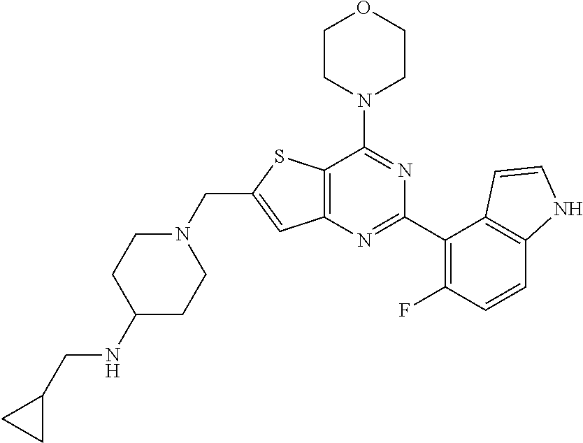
C12=C(N=C(C3=C(F)C=CC4=C3C=CN4)N=C1N1CCOCC1)C=C(CN1CCC(NCC3CC3)CC1)S2
